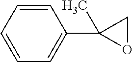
C1=CC=CC=C1C1(C)OC1
